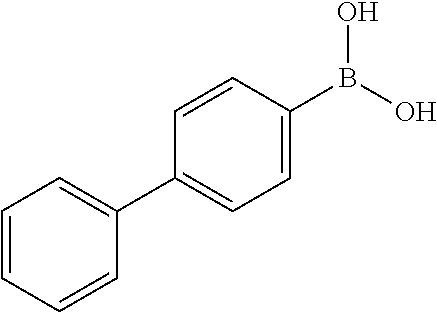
C1=CC=CC(C2=CC=C(B(O)O)C=C2)=C1
